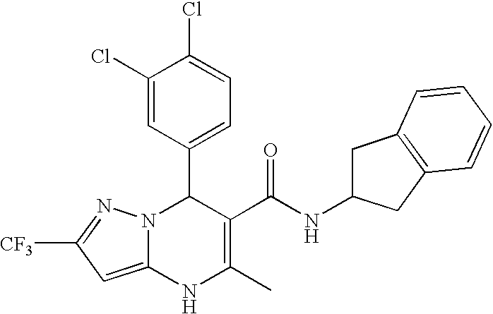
C1(Cl)=CC(C2N3C(=CC([CF3])=N3)NC(C)=C2C(NC2CC3=C(C2)C=CC=C3)=O)=CC=C1Cl
